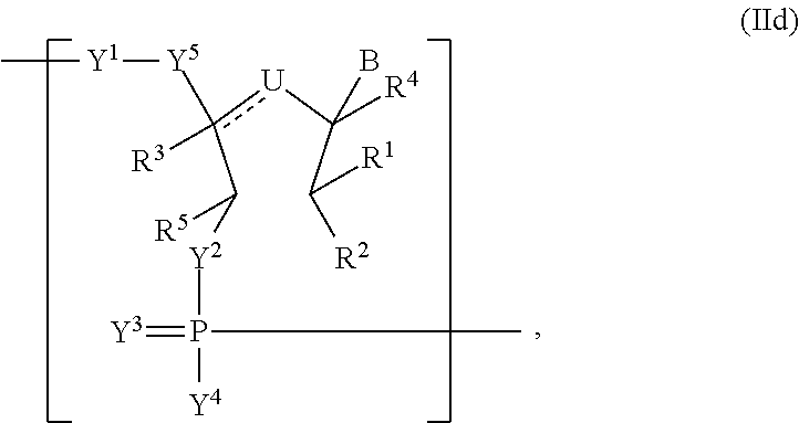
C(c([U]C(C([R2])[R1])([R4])B)([R3])[Y5][Y1]C)([Y2]P(=[Y3])([Y4])C)[R5]
